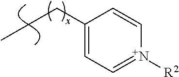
C1(CCC)=CC=[N+]([R2])C=C1
